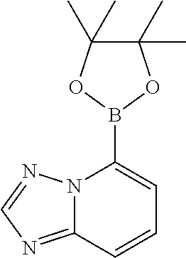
B1(C2=CC=CC3=NC=NN23)OC(C)(C)C(C)(C)O1
